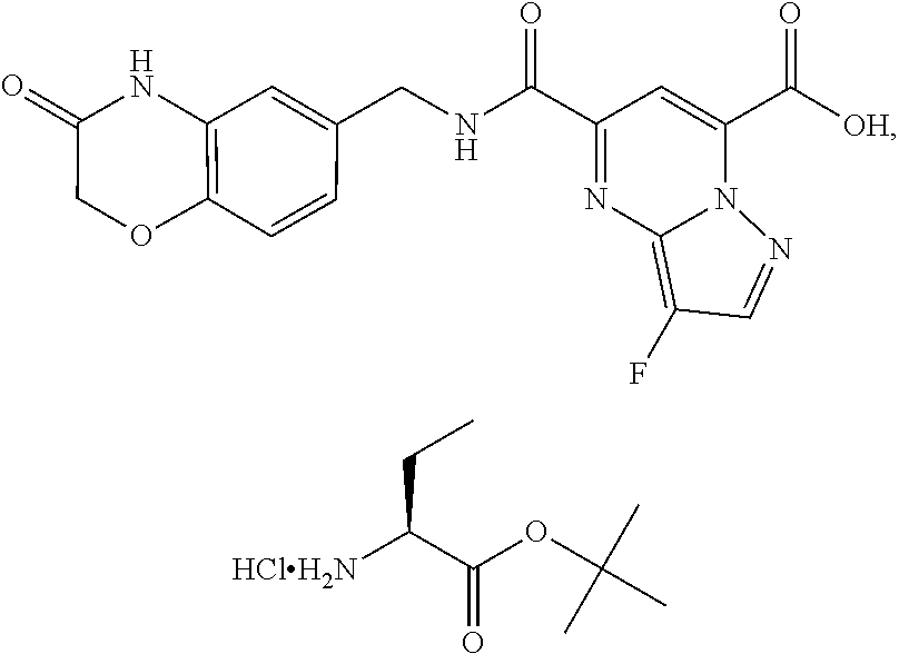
C(=O)(C1=CC(C(=O)NCC2=CC3=C(C=C2)OCC(=O)N3)=NC2=C(F)C=NN21)[OH].[HClH2N]C(C(=O)OC(C)(C)C)CC
